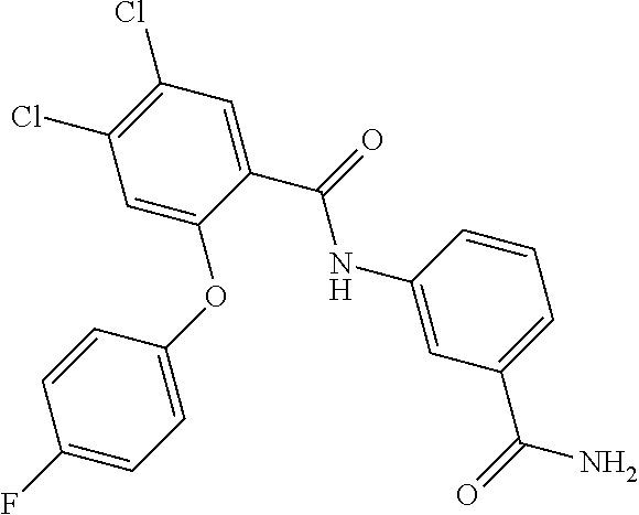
C1=C(C(NC2=CC(C(N)=O)=CC=C2)=O)C(OC2=CC=C(F)C=C2)=CC(Cl)=C1Cl
